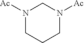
N1([Ac])CCCN([Ac])C1
